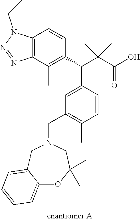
C1=C(C(C(C(=O)O)(C)C)C2=C(C)C3=C(C=C2)N(CC)N=N3)C=CC(C)=C1CN1CC2=CC=CC=C2OC(C)(C)C1
